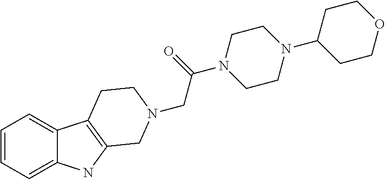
C1=CC=C2C(=C1)C1=C(N2)CN(CC(=O)N2CCN(C3CCOCC3)CC2)CC1
